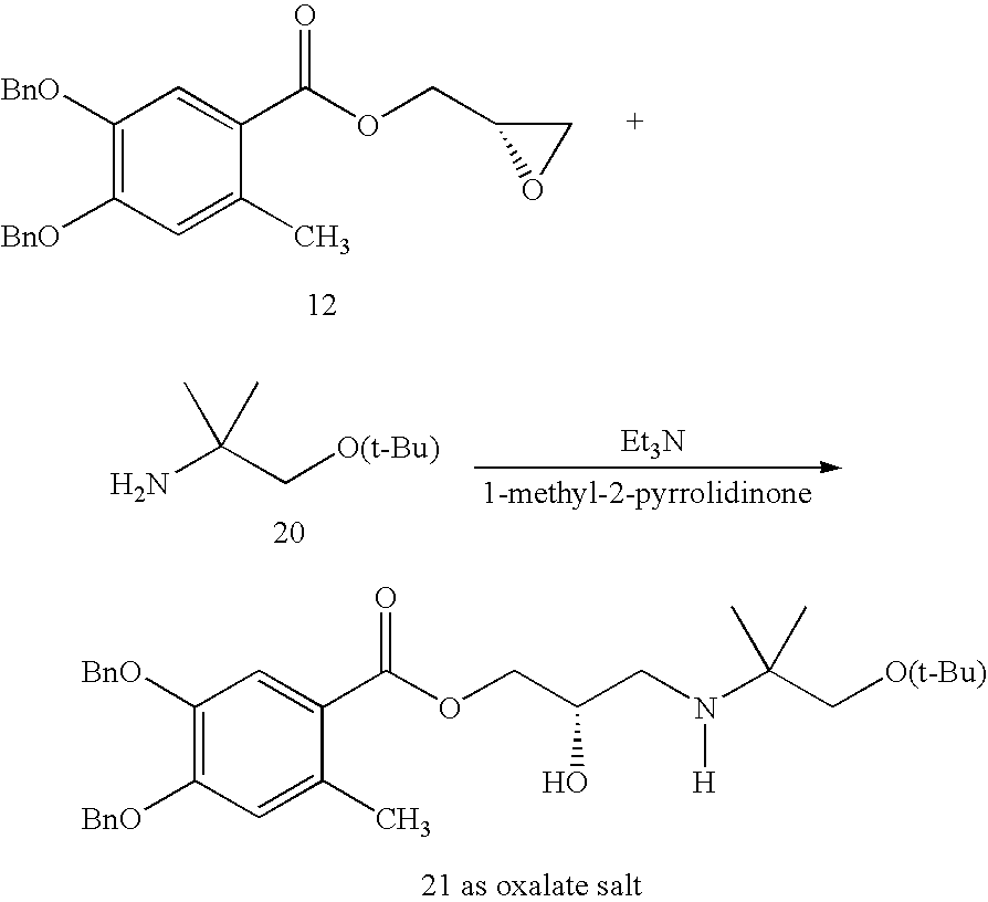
C1([BnO])=C([BnO])C=C(C)C(C(OCC(CN(C(C[O(t-Bu)])(C)C)[H])O)=O)=C1.C1([BnO])=C([BnO])C=C(C)C(C(OCC2OC2)=O)=C1.NC(C[O(t-Bu)])(C)C.[Et3N]
